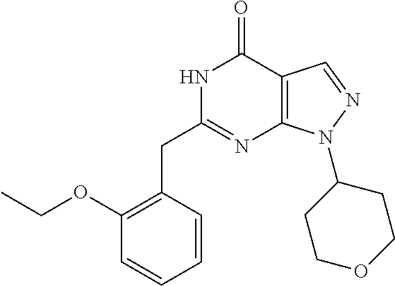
N1C(CC2=C(OCC)C=CC=C2)=NC2=C(C1=O)C=NN2C1CCOCC1
